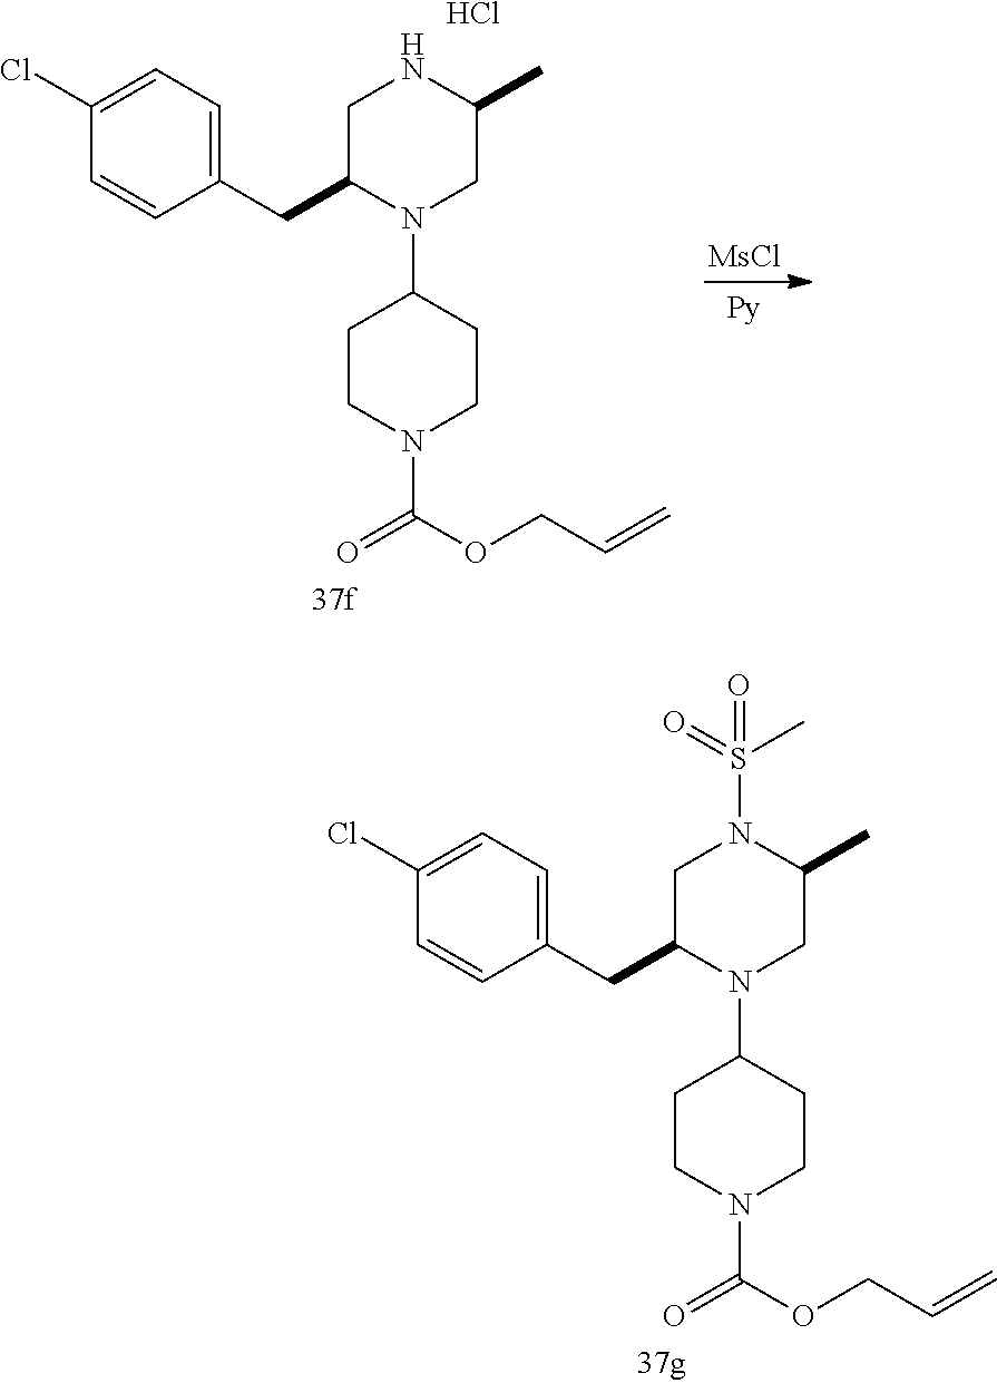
C1C(C)NCC(CC2=CC=C(Cl)C=C2)N1C1CCN(C(=O)OCC=C)CC1.Cl.[MsCl].[Py].C1C(C)N(S(C)(=O)=O)CC(CC2=CC=C(Cl)C=C2)N1C1CCN(C(=O)OCC=C)CC1
